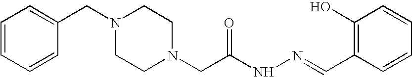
C1=CC=CC(CN2CCN(CC(=O)NN=CC3=C(O)C=CC=C3)CC2)=C1
